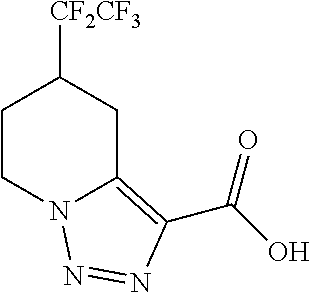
C1CN2C(=C(C(O)=O)N=N2)CC1[CF2CF3]
